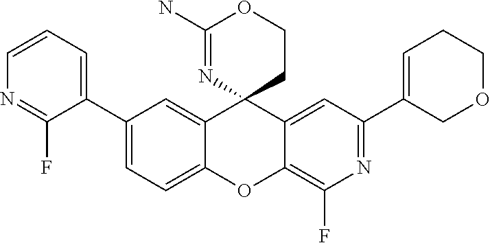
C1=CC=C(C2=CC=C3C(=C2)C2(C4=CC(C5=CCCOC5)=NC(F)=C4O3)CCOC(N)=N2)C(F)=N1
